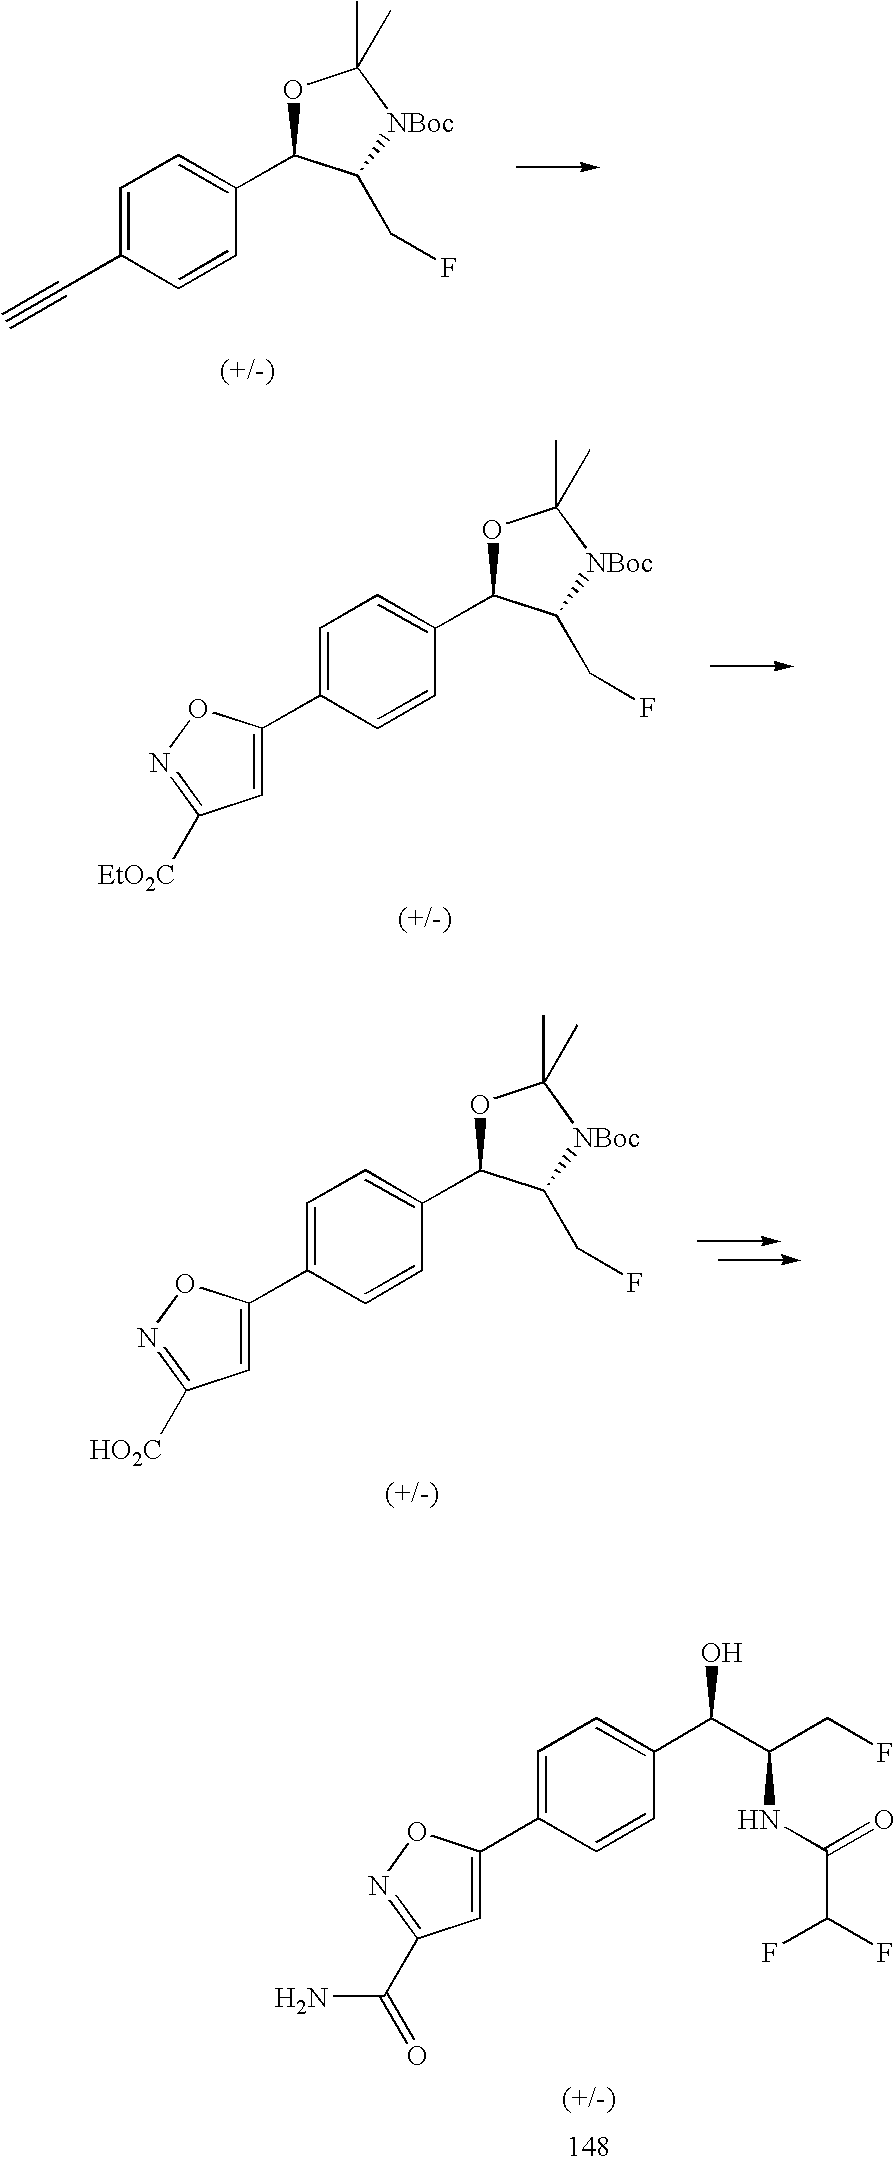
C1=C(C#C)C=CC(C2OC(C)(C)[NBoc]C2CF)=C1.C1=C(C2=CC([HO2C])=NO2)C=CC(C2OC(C)(C)[NBoc]C2CF)=C1.C1=C(C2=CC([EtO2C])=NO2)C=CC(C2OC(C)(C)[NBoc]C2CF)=C1.C1=C(C2=CC(C(N)=O)=NO2)C=CC(C(O)C(CF)NC(=O)C(F)F)=C1
